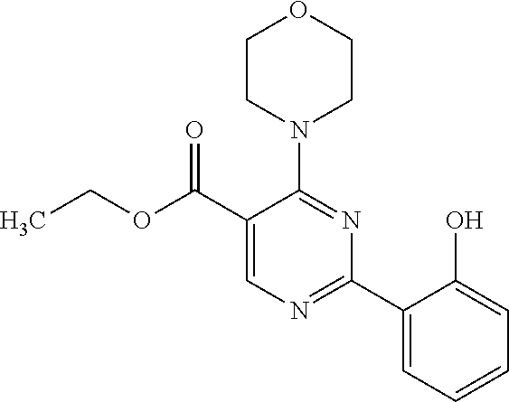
CCOC(C1=CN=C(C2=CC=CC=C2O)N=C1N1CCOCC1)=O
